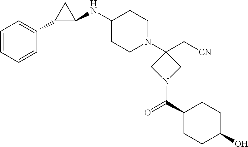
C1=CC=CC(C2C(NC3CCN(C4(C[CN])CN(C(C5CCC(O)CC5)=O)C4)CC3)C2)=C1
